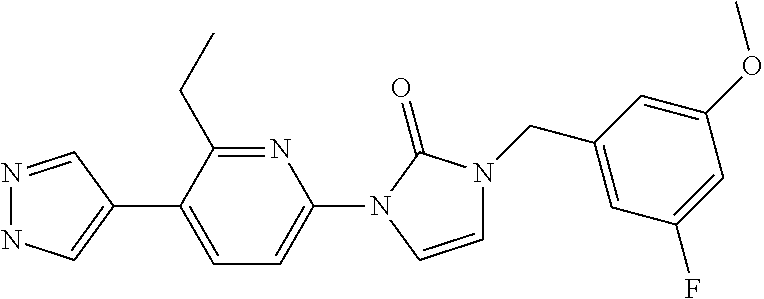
N1=CC(C2=CC=C(N3C(=O)N(CC4=CC(F)=CC(OC)=C4)C=C3)N=C2CC)=CN1
